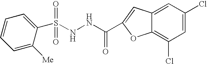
N(NC(=O)C1=CC2=CC(Cl)=CC(Cl)=C2O1)S(C1=CC=CC=C1[Me])(=O)=O
